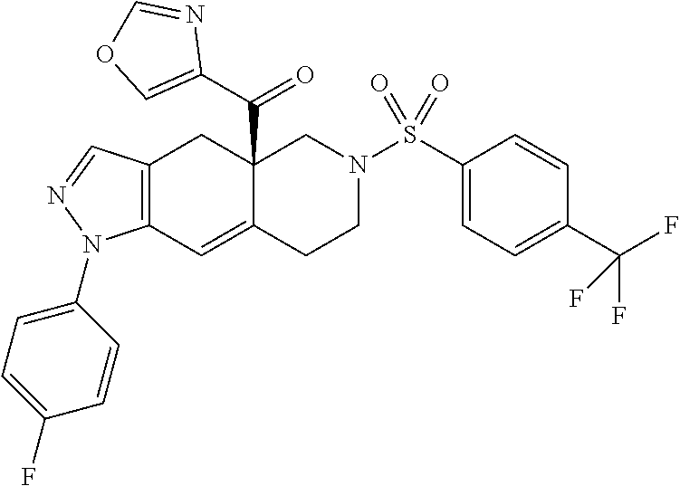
C12=C(C=C3C(C(C4=COC=N4)=O)(C1)CN(S(C1=CC=C(C(F)(F)F)C=C1)(=O)=O)CC3)N(C1=CC=C(F)C=C1)N=C2
